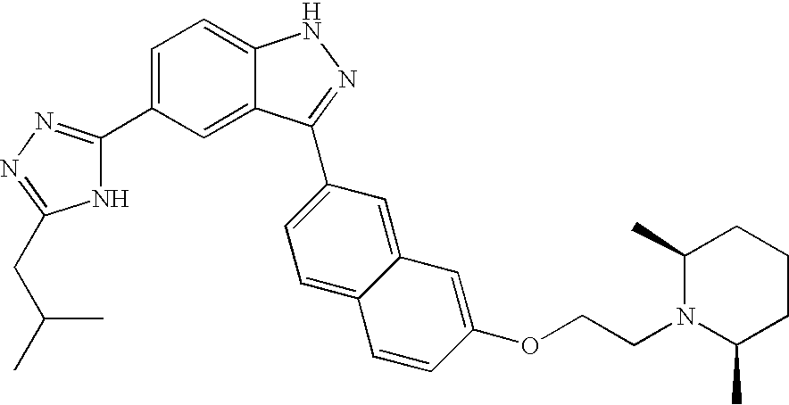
C1(C2=CC=C3C(=C2)C(C2=CC=C4C(=C2)C=C(OCCN2C(C)CCCC2C)C=C4)=NN3)=NN=C(CC(C)C)N1
